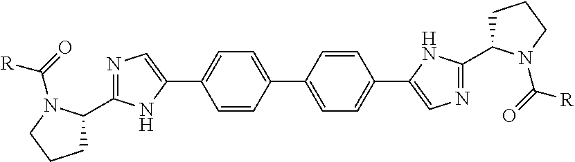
N1=C(C2CCCN2C(=O)[R])NC(C2=CC=C(C3=CC=C(C4=CN=C(C5CCCN5C(=O)[R])N4)C=C3)C=C2)=C1
